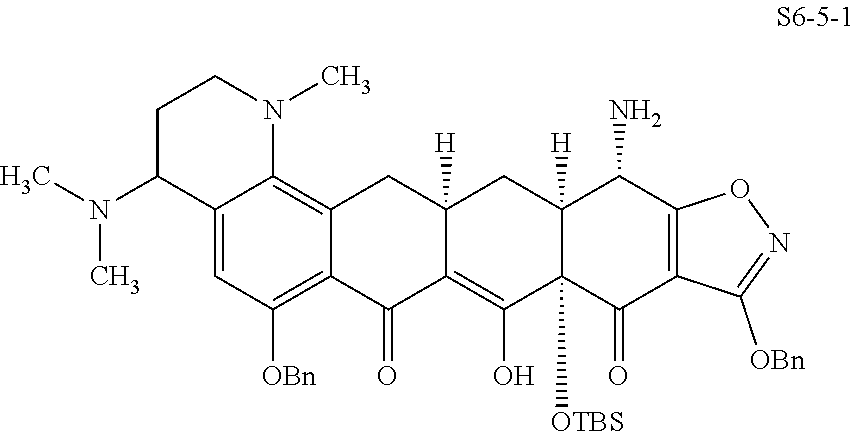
C12=CC([OBn])=C3C(=C1N(C)CCC2N(C)C)CC1([H])C(=C(O)C2([OTBS])C([H])(C1)C(N)C1=C(C2=O)C([OBn])=NO1)C3=O
